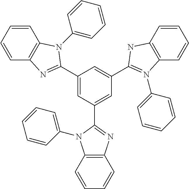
C1(C2=NC3=C(C=CC=C3)N2C2=CC=CC=C2)=CC(C2=NC3=C(N2C2=CC=CC=C2)C=CC=C3)=CC(C2=N(C3=CC=CC=C3)C3=C(C=CC=C3)N2)=C1
